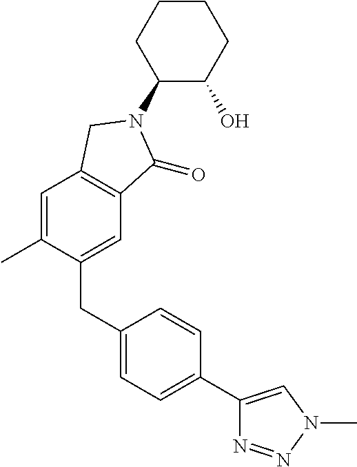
C1=C(C)C(CC2=CC=C(C3=CN(C)N=N3)C=C2)=CC2=C1CN(C1C(O)CCCC1)C2=O
